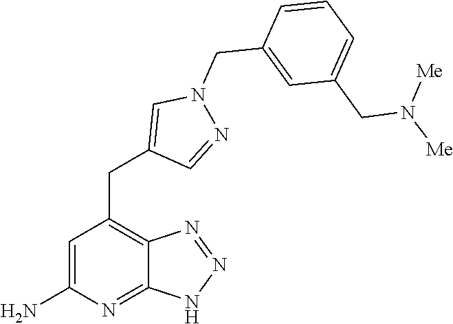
C1=C(N)N=C2C(=C1CC1=CN(CC3=CC(CN([Me])[Me])=CC=C3)N=C1)N=NN2
